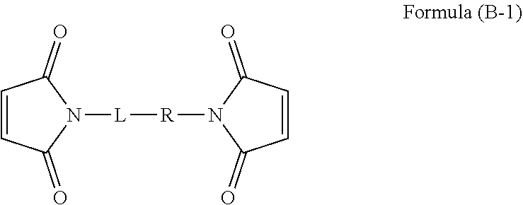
C1=CC(=O)N([L][R]N2C(=O)C=CC2=O)C1=O
